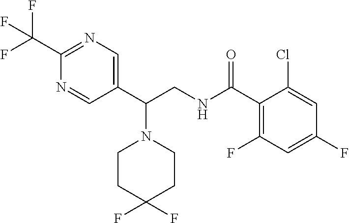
C1(C(CNC(C2=C(F)C=C(F)C=C2Cl)=O)N2CCC(F)(F)CC2)=CN=C(C(F)(F)F)N=C1
